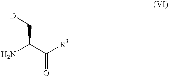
[D]CC(N)C(=O)[R3]
